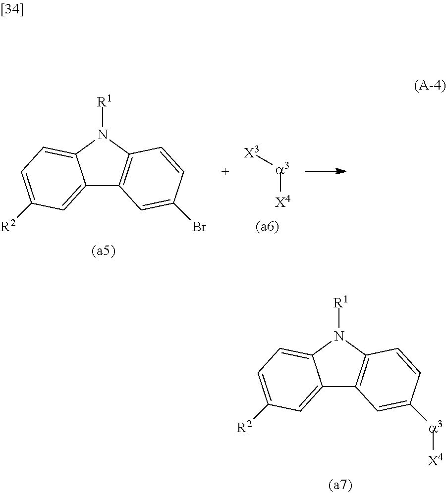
C12=CC([R2])=CC=C1N([R1])C1=C2C=C(Br)C=C1.[a3]([X4])[X3].C12=CC([R2])=CC=C1N([R1])C1=C2C=C([a3][X4])C=C1
